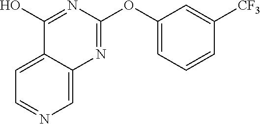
C1=NC=C2C(=C1)C(O)=NC(OC1=CC=CC([CF3])=C1)=N2
